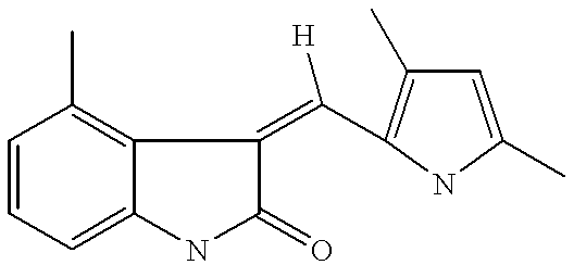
C1=CC=C2C(=C1C)C(=C([H])C1=C(C)C=C(C)N1)C(=O)N2
